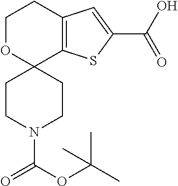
C1OC2(C3=C(C1)C=C(C(O)=O)S3)CCN(C(OC(C)(C)C)=O)CC2
